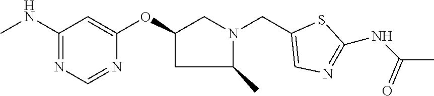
C1(NC)=NC=NC(OC2CN(CC3=CN=C(NC(C)=O)S3)C(C)C2)=C1
